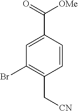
C1=C(C(=O)[OMe])C=CC(C[CN])=C1Br
